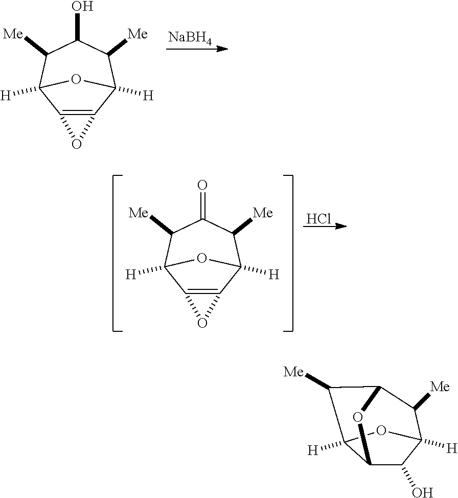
[NaBH4].C12=C(C3([H])C([Me])C(O)C([Me])C1([H])O3)O2.C12=C(C3([H])C([Me])C(=O)C([Me])C1([H])O3)O2.Cl.C12C(O)C3([H])C([Me])C(C([Me])C1([H])O3)O2
